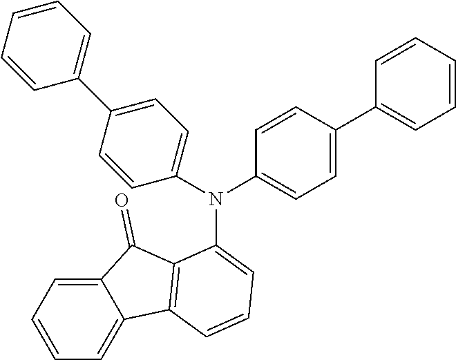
C1=C2C(=CC=C1)C1=C(C2=O)C(N(C2=CC=C(C3=CC=CC=C3)C=C2)C2=CC=C(C3=CC=CC=C3)C=C2)=CC=C1
